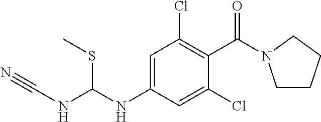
N(C1=CC(Cl)=C(C(=O)N2CCCC2)C(Cl)=C1)C(NC#N)SC
